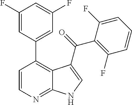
C1(F)=CC(C2=C3C(=NC=C2)NC=C3C(C2=C(F)C=CC=C2F)=O)=CC(F)=C1
